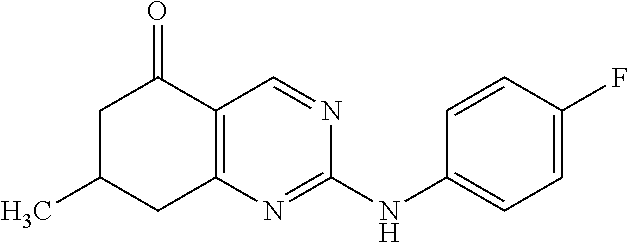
CC1CC2=C(C(=O)C1)C=NC(NC1=CC=C(F)C=C1)=N2
